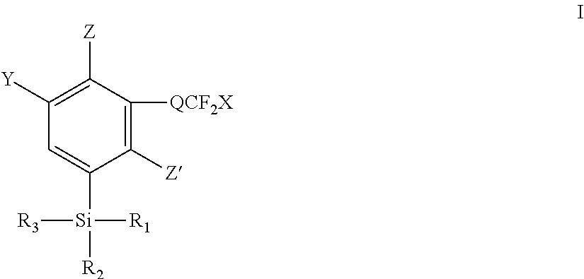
C1([Y])=C([Z])C([QCF2X])=C([Z])C([Si]([R3])([R1])[R2])=C1
